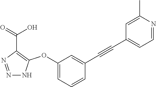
N1=NC(C(=O)O)=C(OC2=CC=CC(C#CC3=CC=NC(C)=C3)=C2)N1
